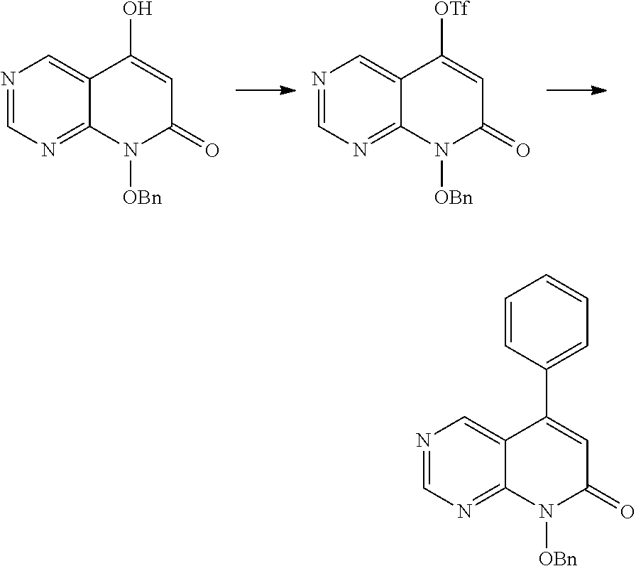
N1=CN=C2C(=C1)C(O)=CC(=O)N2[OBn].N1=CN=C2C(=C1)C([OTf])=CC(=O)N2[OBn].N1=CN=C2C(=C1)C(C1=CC=CC=C1)=CC(=O)N2[OBn]
